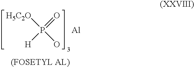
P(=O)([H])([H5C2O])O.[Al]
